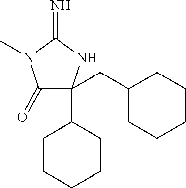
C1(=O)C(C2CCCCC2)(CC2CCCCC2)NC(=N)N1C
